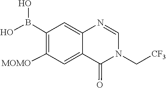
B(O)(C1=C([MOMO])C=C2C(=C1)N=CN(C[CF3])C2=O)O
